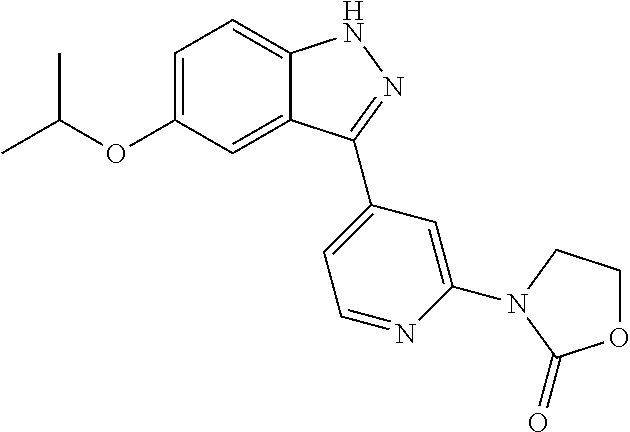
C1=C(OC(C)C)C=C2C(=C1)NN=C2C1=CC=NC(N2CCOC2=O)=C1
